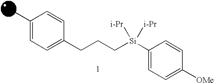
C1(C)=CC=C(CCC[Si](C2=CC=C([OMe])C=C2)([i-Pr])[i-Pr])C=C1
